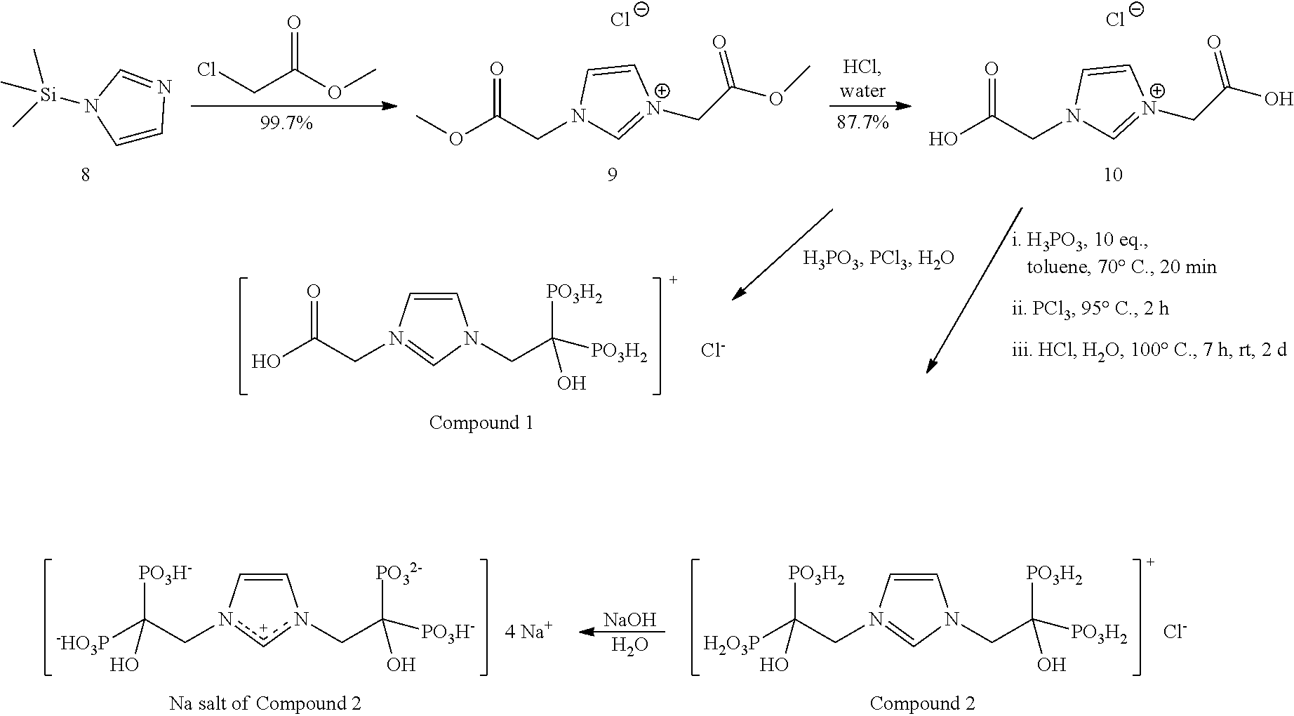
[Si](C)(C)(C)N1C=CN=C1.O=C(CCl)OC.O=C(OC)CN1C=[N+](CC(OC)=O)C=C1.[Cl-].O=C(O)CN1C=[N+](CC(O)=O)C=C1.[Cl-].O=C(O)CN1=CN(CC([PO3H2])(O)[PO3H2])C=C1.[Cl-].[PO3H-]C([-HO3P])(Cn1[c+]n(CC([PO32-])(O)[PO3H-])C=C1)O.[NaOH].O.[PO3H2]C([H2O3P])(CN1=CN(CC([PO3H2])(O)[PO3H2])C=C1)O.[Cl-]
